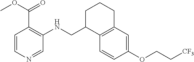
C1=CC2=C(C=C1OCC[CF3])CCCC2CNC1=C(C(OC)=O)C=CN=C1
